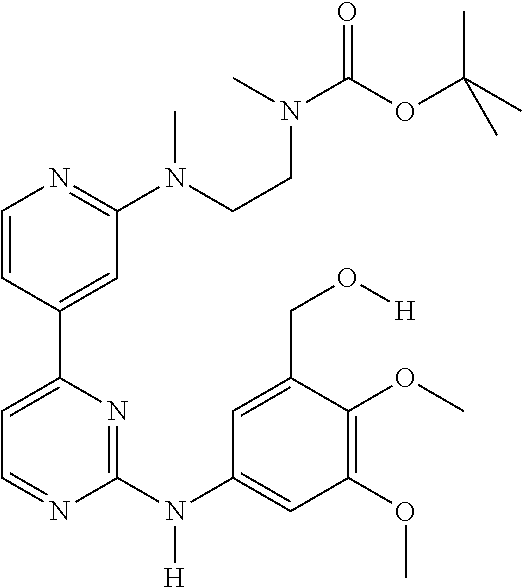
C1(C2=CC(N(CCN(C)C(OC(C)(C)C)=O)C)=NC=C2)=CC=NC(N(C2=CC(OC)=C(OC)C(CO[H])=C2)[H])=N1
